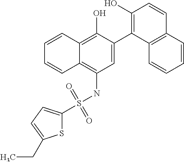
C1=C(C2=C(O)C=CC3=C2C=CC=C3)C(O)=C2C(=C1NS(=O)(=O)C1=CC=C(CC)S1)C=CC=C2
